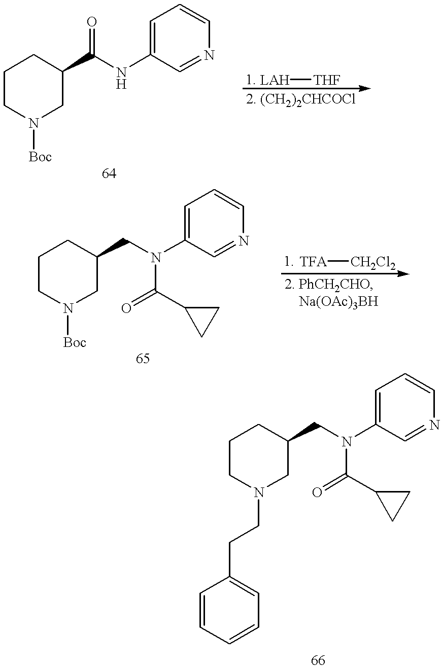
C1CN([Boc])CC(C(NC2=CC=CN=C2)=O)C1.[LAH][THF].C1CN([Boc])CC(CN(C2=CC=CN=C2)C(=O)C2CC2)C1.[TFA][CH2Cl2].C1CN(CCC2=CC=CC=C2)CC(CN(C2=CC=CN=C2)C(=O)C2CC2)C1
